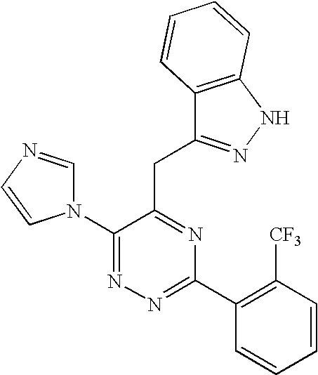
N1=C(C2=C([CF3])C=CC=C2)N=C(CC2=NNC3=C2C=CC=C3)C(N2C=NC=C2)=N1
